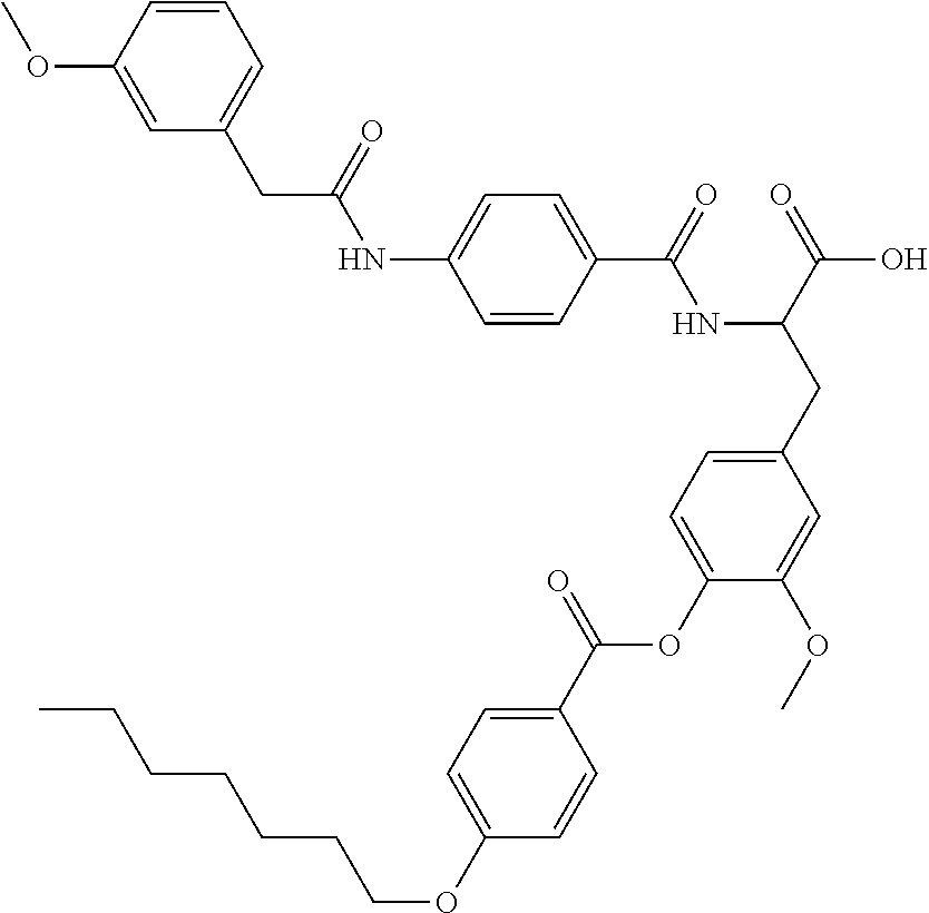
C1=CC(C(=O)NC(CC2=CC=C(OC(C3=CC=C(OCCCCCCC)C=C3)=O)C(OC)=C2)C(=O)O)=CC=C1NC(=O)CC1=CC=CC(OC)=C1
